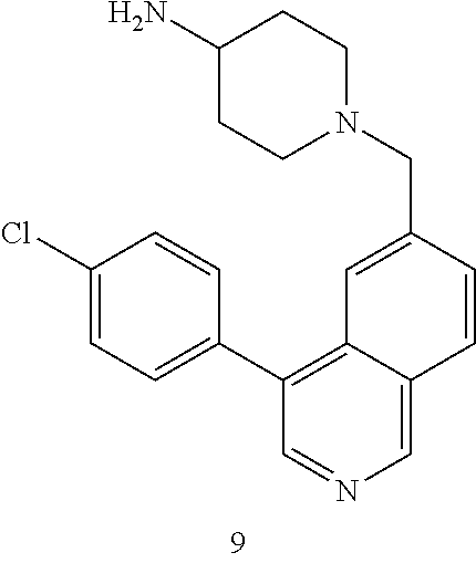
C1(N)CCN(CC2=CC3=C(C4=CC=C(Cl)C=C4)C=NC=C3C=C2)CC1
